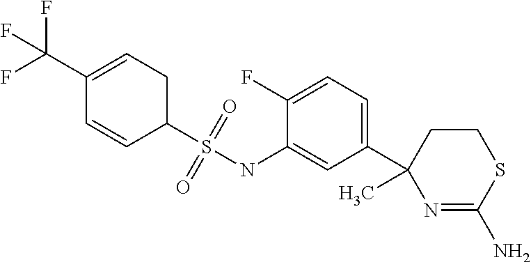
C1(C(F)(F)F)=CCC(S(NC2=CC(C3(C)N=C(N)SCC3)=CC=C2F)(=O)=O)C=C1
